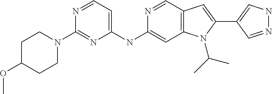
C1C(OC)CCN(C2=NC(NC3=CC4=C(C=N3)C=C(C3=CNN=C3)N4C(C)C)=CC=N2)C1
